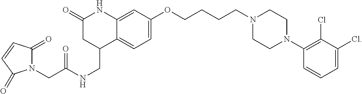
C1(OCCCCN2CCN(C3=C(Cl)C(Cl)=CC=C3)CC2)=CC=C2C(=C1)NC(=O)CC2CNC(CN1C(=O)C=CC1=O)=O
